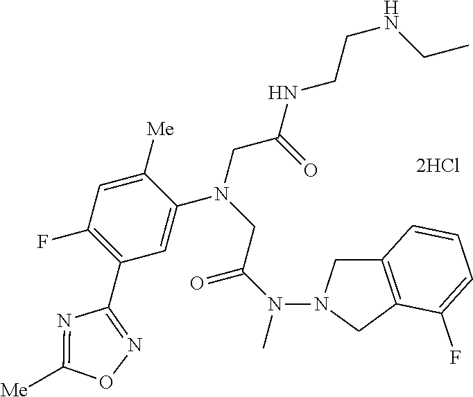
C12=C(CN(N(C)C(=O)CN(CC(=O)NCCNCC)C3=CC(C4=NOC([Me])=N4)=C(F)C=C3[Me])C1)C=CC=C2F
